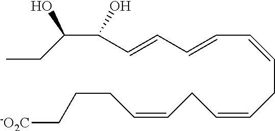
C(C=CC=CC=CC(C(CC)O)O)C=CCC=CCCC[-O2C]
